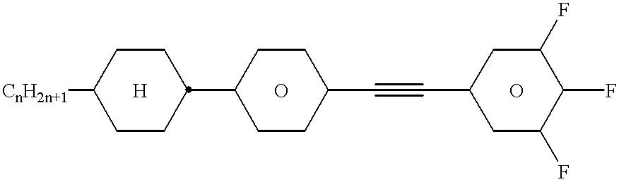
[CnH2n+1]C1CCC(C2CCC(C#CC3CC(F)C(F)C(F)C3)CC2)CC1.[H].O.O
